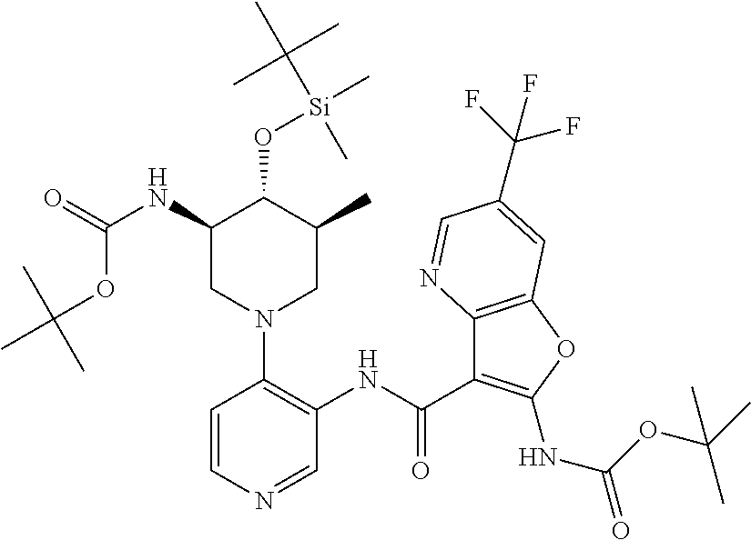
C1(NC(=O)OC(C)(C)C)CN(C2=C(NC(=O)C3=C(NC(OC(C)(C)C)=O)OC4=C3N=CC(C(F)(F)F)=C4)C=NC=C2)CC(C)C1O[Si](C(C)(C)C)(C)C
